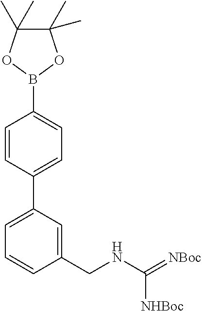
C1=CC(C2=CC=CC(CNC(=[NBoc])[NHBoc])=C2)=CC=C1B1OC(C)(C)C(C)(C)O1
